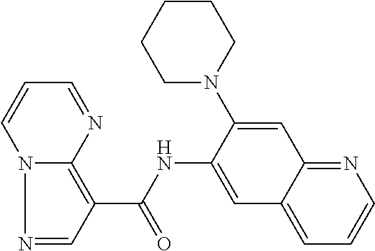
N1=CC(C(NC2=CC3=CC=CN=C3C=C2N2CCCCC2)=O)=C2N1C=CC=N2
